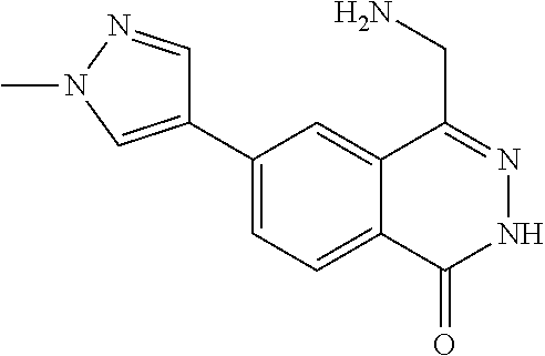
C1(C2=CN(C)N=C2)=CC=C2C(=C1)C(CN)=NNC2=O
